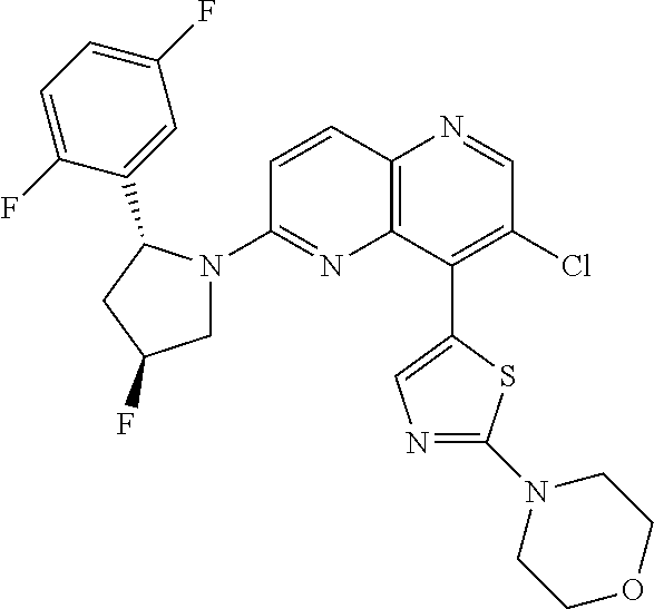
C12=C(C(C3=CN=C(N4CCOCC4)S3)=C(Cl)C=N1)N=C(N1CC(F)CC1C1=CC(F)=CC=C1F)C=C2
